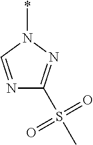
N1=CN(*)N=C1S(C)(=O)=O
